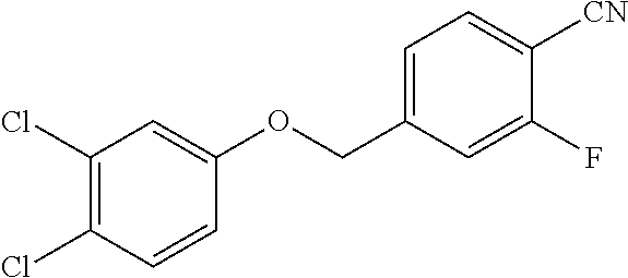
C1=C(COC2=CC(Cl)=C(Cl)C=C2)C=C(F)C([CN])=C1
